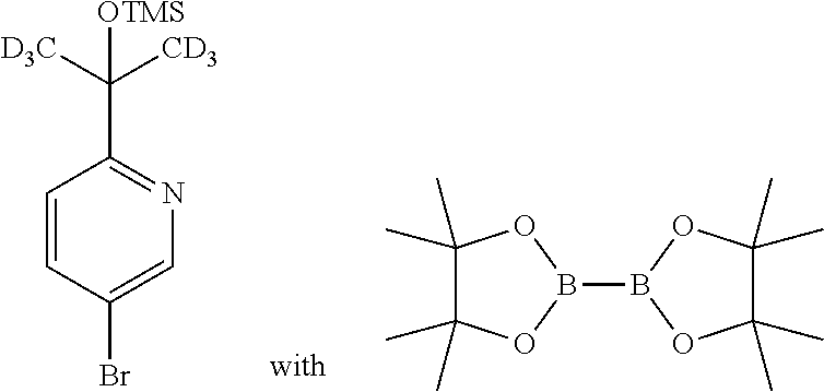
C1=CC(Br)=CN=C1C([OTMS])([CD3])[D3C].C1(C)(C)C(C)(C)OB(B2OC(C)(C)C(C)(C)O2)O1
